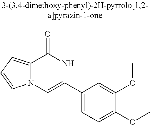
C12=CC=CN1C=C(C1=CC=C(OC)C(OC)=C1)NC2=O
